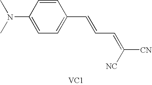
C1(N(C)C)=CC=C(C=CC=C([NC])[CN])C=C1.[VC1]
